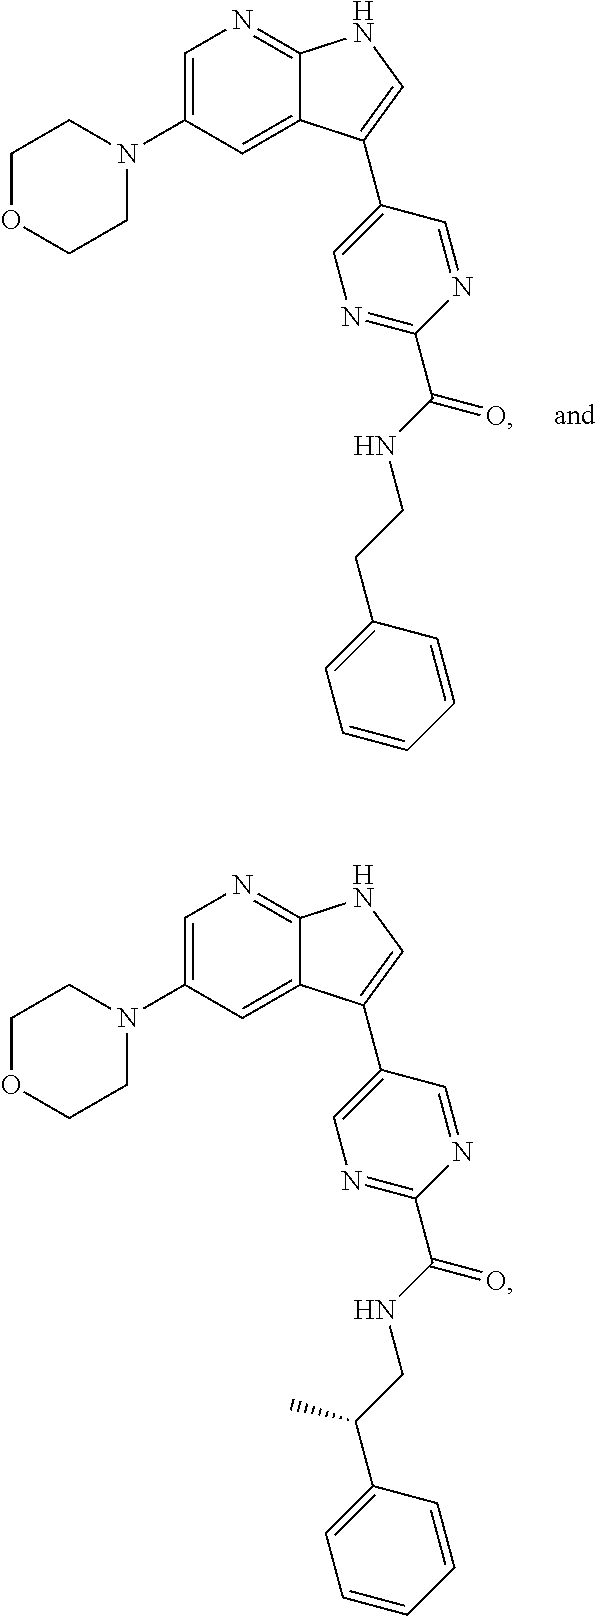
C1=C(N2CCOCC2)C=C2C(=N1)NC=C2C1=CN=C(C(NCC(C2=CC=CC=C2)C)=O)N=C1.C1=C(N2CCOCC2)C=C2C(=N1)NC=C2C1=CN=C(C(NCCC2=CC=CC=C2)=O)N=C1
